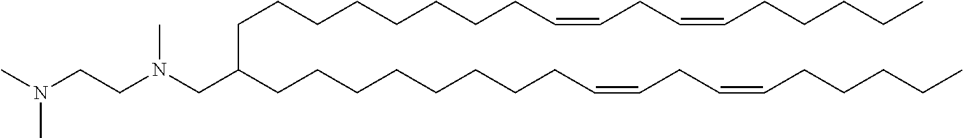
C(CCCCCC=CCC=CCCCCC)CCC(CCCCCCCCC=CCC=CCCCCC)CN(CCN(C)C)C
